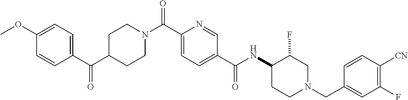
C1(C(C2CCN(C(C3=CC=C(C(NC4CCN(CC5=CC(F)=C([CN])C=C5)CC4F)=O)C=N3)=O)CC2)=O)=CC=C(OC)C=C1
